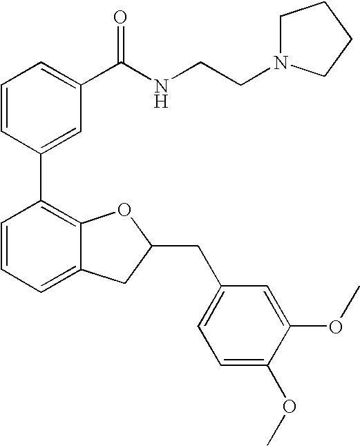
C1=CC(C2=C3C(=CC=C2)CC(CC2=CC=C(OC)C(OC)=C2)O3)=CC(C(NCCN2CCCC2)=O)=C1
